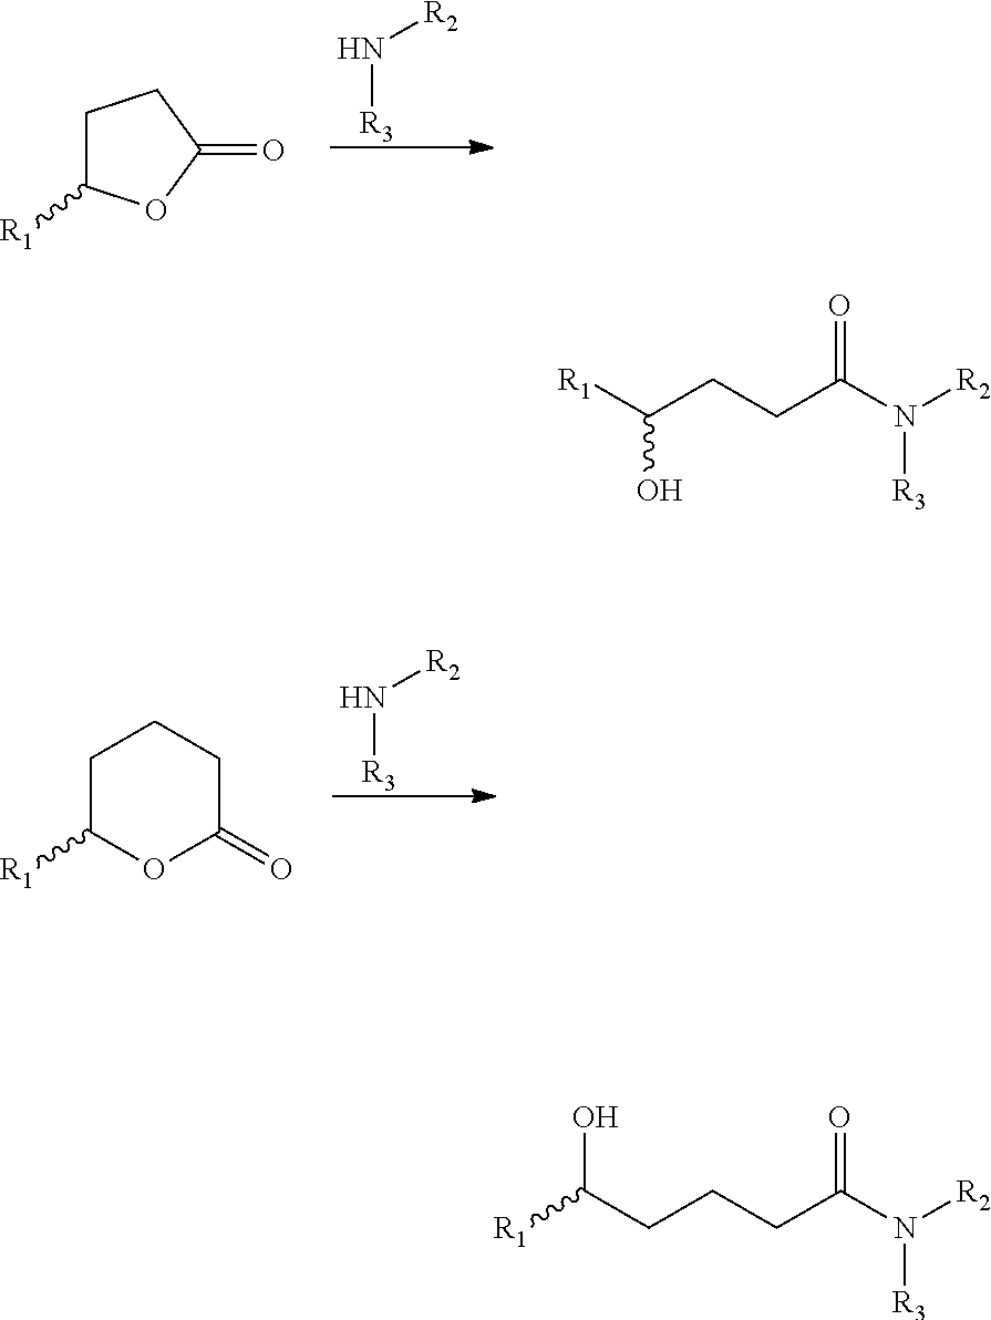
N([R3])[R2].C1C([R1])OC(=O)C1.N([R3])[R2].C1C([R1])OC(=O)CC1.C(O)([R1])CCC(N([R3])[R2])=O.OC(CCCC(N([R2])[R3])=O)[R1]
